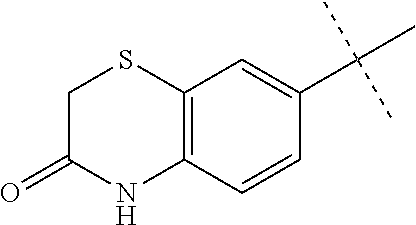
C12=C(C=CC(C(C)(C)C)=C1)NC(=O)CS2
